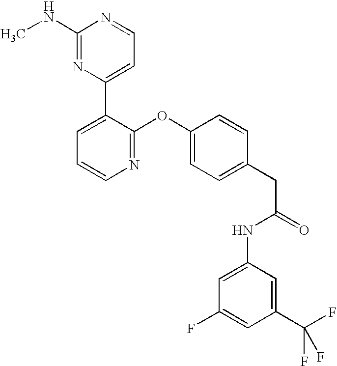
N1=C(OC2=CC=C(CC(=O)NC3=CC(F)=CC(C(F)(F)F)=C3)C=C2)C(C2=CC=NC(NC)=N2)=CC=C1
